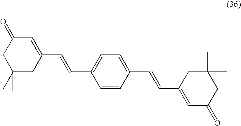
C1C(C)(C)CC(C=CC2=CC=C(C=CC3=CC(=O)CC(C)(C)C3)C=C2)=CC1=O
